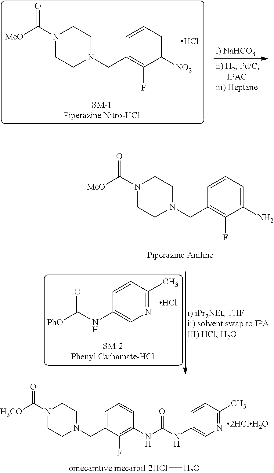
C1([NO2])=CC=CC(CN2CCN(C([MeO])=O)CC2)=C1F.Cl.[PhO]C(NC1=CN=C(C)C=C1)=O.Cl.C1(N)=CC=CC(CN2CCN(C([MeO])=O)CC2)=C1F.C1(NC(NC2=CN=C(C)C=C2)=O)=C(F)C(CN2CCN(C([H3CO])=O)CC2)=CC=C1.[omecamtive mecarbil-2HCl]O
